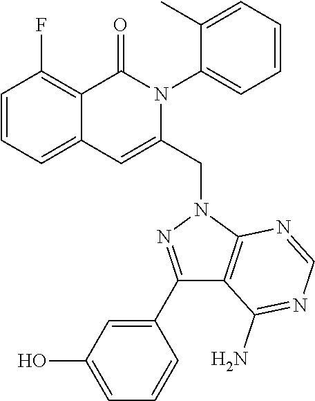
C1=CC=C2C(=C1F)C(=O)N(C1=CC=CC=C1C)C(CN1C3=C(C(N)=NC=N3)C(C3=CC(O)=CC=C3)=N1)=C2
